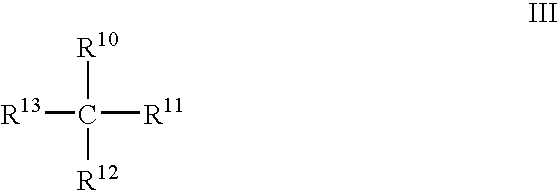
[R10]C([R12])([R11])[R13]
